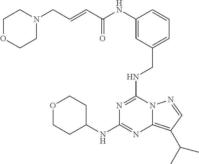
N(C1=NC(NC2CCOCC2)=NC2=C(C(C)C)C=NN12)CC1=CC=CC(NC(C=CCN2CCOCC2)=O)=C1
